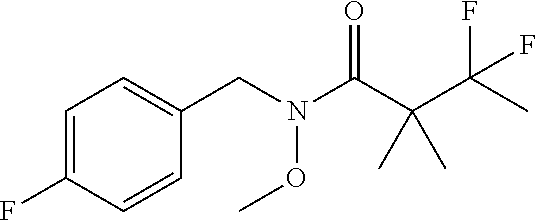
C1=C(F)C=CC(CN(C(C(C(C)(F)F)(C)C)=O)OC)=C1
